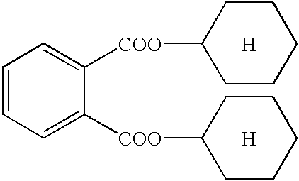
C1=CC=C([COO]C2CCCCC2)C([COO]C2CCCCC2)=C1.[H].[H]
